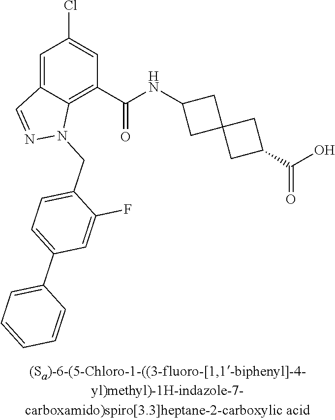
C1=C2C(=C(C(NC3CC4(C3)CC(C(O)=O)C4)=O)C=C1Cl)N(CC1=CC=C(C3=CC=CC=C3)C=C1F)N=C2
